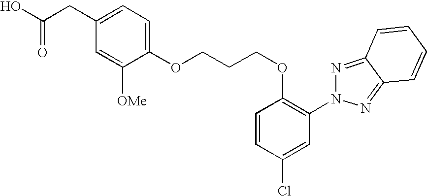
OC(=O)CC1=CC=C(OCCCOC2=C(N3N=C4C(=N3)C=CC=C4)C=C(Cl)C=C2)C([OMe])=C1
